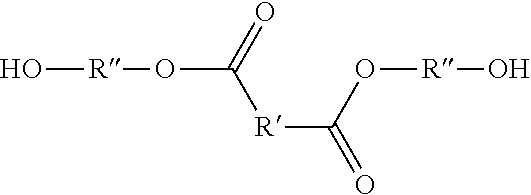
O[R]OC([R]C(O[R]O)=O)=O
